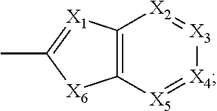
C12=C([X1]=C(C)[X6]1)[X2]=[X3][X4]=[X5]2
